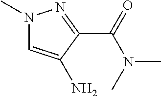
N1(C)C=C(N)C(C(=O)N(C)C)=N1
